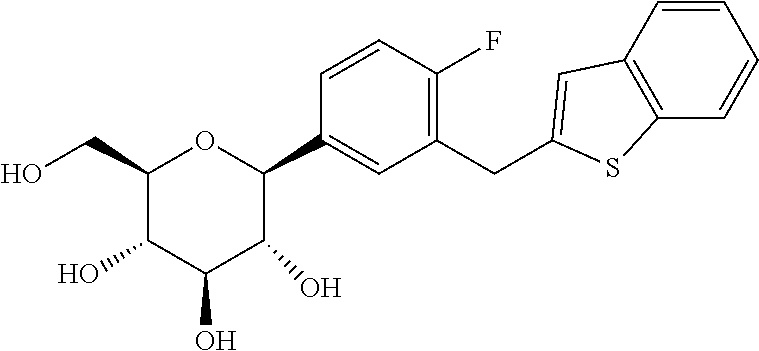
C1(CO)C(O)C(O)C(O)C(C2=CC(CC3=CC4=C(S3)C=CC=C4)=C(F)C=C2)O1
